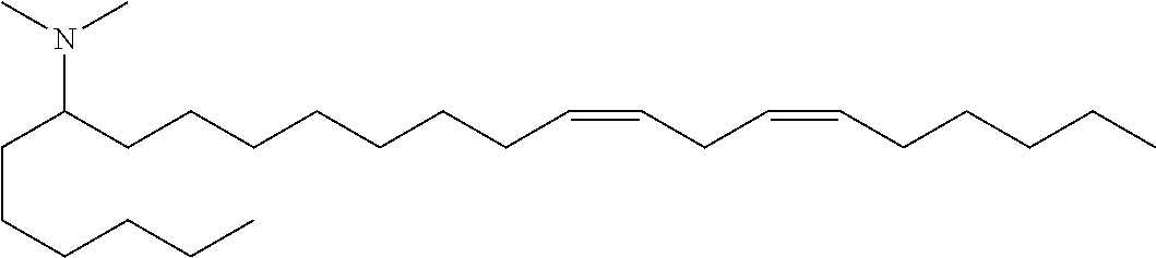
C(CCCCC)C(CCCCCCCC=CCC=CCCCCC)N(C)C
